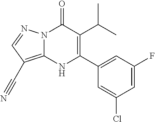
N12C(=C(C#N)C=N1)NC(C1=CC(F)=CC(Cl)=C1)=C(C(C)C)C2=O
